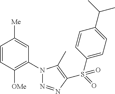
C1=CC([OMe])=C(N2N=NC(S(=O)(C3=CC=C(C(C)C)C=C3)=O)=C2C)C=C1[Me]
